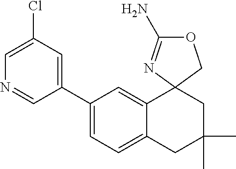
N1=CC(C2=CC=C3C(=C2)C2(CC(C)(C)C3)COC(N)=N2)=CC(Cl)=C1
